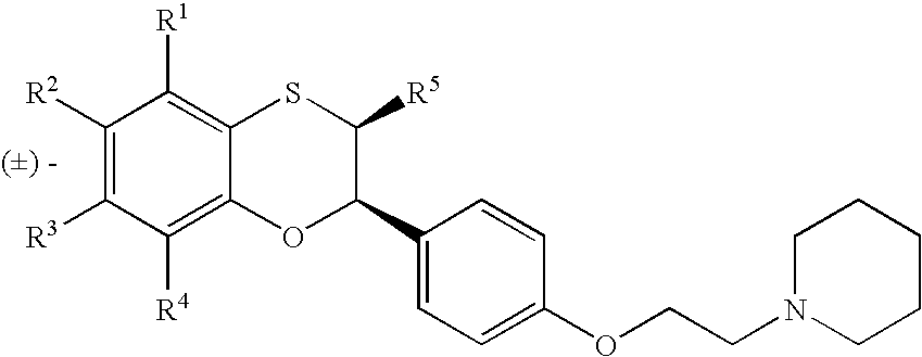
C1([R2])=C([R3])C([R4])=C2C(=C1[R1])SC([R5])C(C1=CC=C(OCCN3CCCCC3)C=C1)O2
